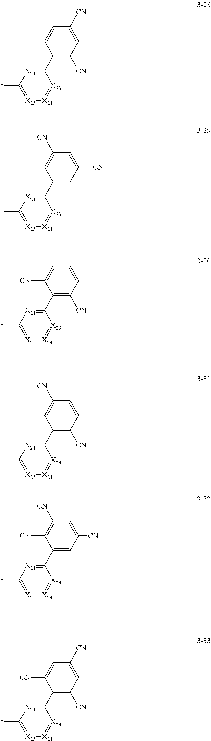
C1([CN])=C(C2=[X21]C(*)=[X25][X24]=[X23]2)C=CC([CN])=C1.C1=C(C2=[X21]C(*)=[X25][X24]=[X23]2)C=C([CN])C=C1[CN].C1([CN])=C(C2=[X21]C(*)=[X25][X24]=[X23]2)C([CN])=CC=C1.C1([CN])=C(C2=[X21]C(*)=[X25][X24]=[X23]2)C=C([CN])C=C1.C1=C(C2=[X21]C(*)=[X25][X24]=[X23]2)C([CN])=C([CN])C=C1[CN].C1([CN])=C(C2=[X21]C(*)=[X25][X24]=[X23]2)C([CN])=CC([CN])=C1
